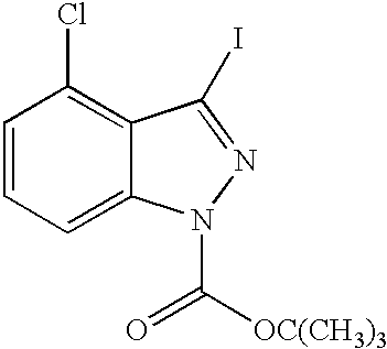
C1=CC=C2C(=C1Cl)C(I)=NN2C([OC(CH3)3])=O
